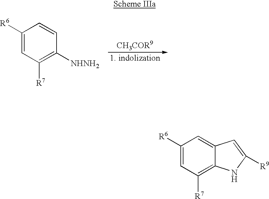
C1([R6])=CC([R7])=C([NHNH2])C=C1.C1([R6])=CC([R7])=C2C(=C1)C=C([R9])N2
